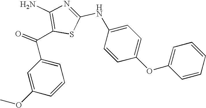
C1=C(OC)C=CC=C1C(C1=C(N)N=C(NC2=CC=C(OC3=CC=CC=C3)C=C2)S1)=O
